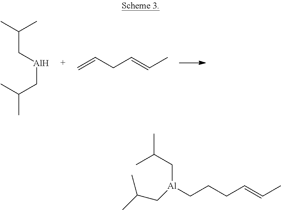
CC(C)C[Al]CC(C)C.C=CCC=CC.C(CCC=CC)[Al](CC(C)C)CC(C)C
